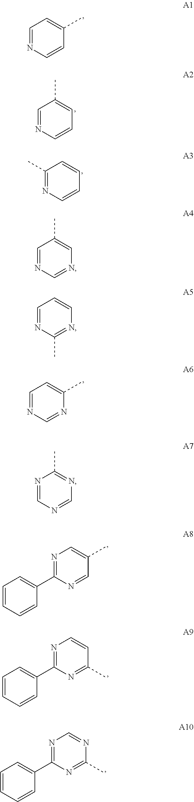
C1=NC=CC(C)=C1.C1=NC=CC=C1C.C1(C)=NC=CC=C1.C1=NC=NC=C1C.C1=NC=NC(C)=C1.N1=CN=CN=C1C.N1=C(C2=CC=CC=C2)N=CC(C)=C1.N1=C(C2=CC=CC=C2)N=C(C)C=C1.N1=C(C2=CC=CC=C2)N=C(C)N=C1.C1=NC(C)=NC=C1
